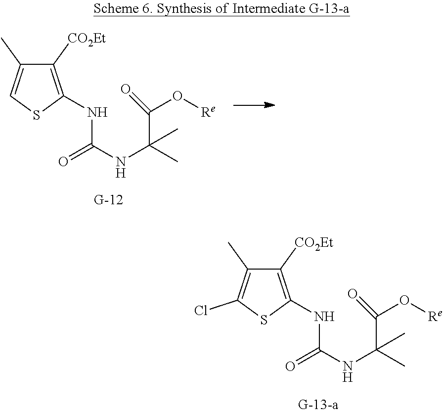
C1([CO2Et])=C(NC(NC(C)(C(=O)O[Re])C)=O)SC(Cl)=C1C.C1([CO2Et])=C(NC(NC(C)(C(=O)O[Re])C)=O)SC=C1C
